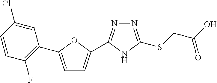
C1=C(C2=C(F)C=CC(Cl)=C2)OC(C2=NN=C(SCC(O)=O)N2)=C1
